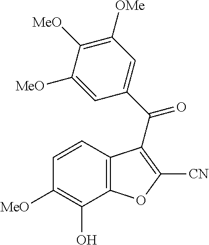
C12=C(C=CC([MeO])=C1O)C(C(C1=CC([OMe])=C([MeO])C([MeO])=C1)=O)=C([CN])O2
